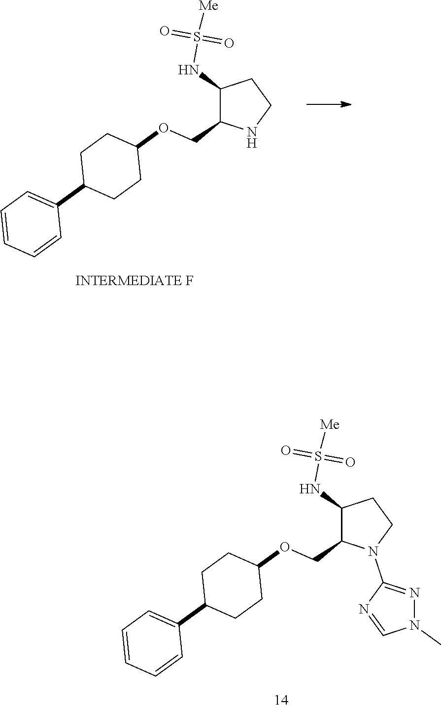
C1(NS([Me])(=O)=O)C(COC2CCC(C3=CC=CC=C3)CC2)NCC1.C1(NS([Me])(=O)=O)C(COC2CCC(C3=CC=CC=C3)CC2)N(C2=NN(C)C=N2)CC1
